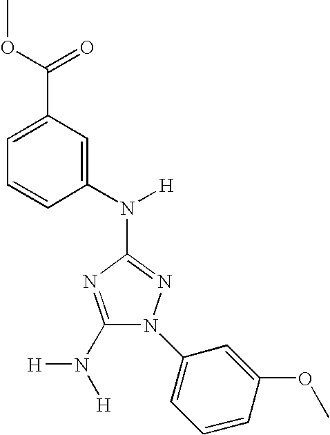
C1(N([H])[H])=NC(N(C2=CC(C(=O)OC)=CC=C2)[H])=NN1C1=CC=CC(OC)=C1
